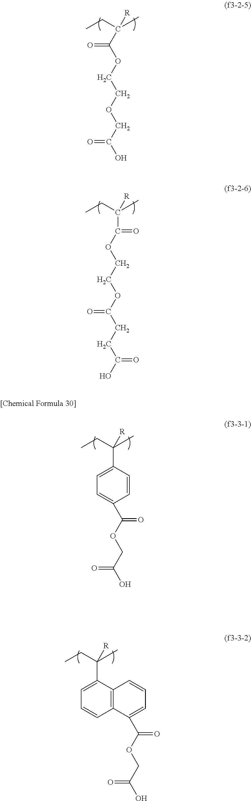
CCC(C)([R])C(OCCOC(CCC(O)=O)=O)=O.CCC(C(OCCOCC(O)=O)=O)([R])C.CCC(C)([R])C1=CC=C(C(OCC(O)=O)=O)C=C1.CCC(C)([R])C1=CC=CC2=C1C=CC=C2C(OCC(O)=O)=O
